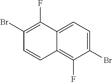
C1(Br)=CC=C2C(=C1F)C=CC(Br)=C2F
